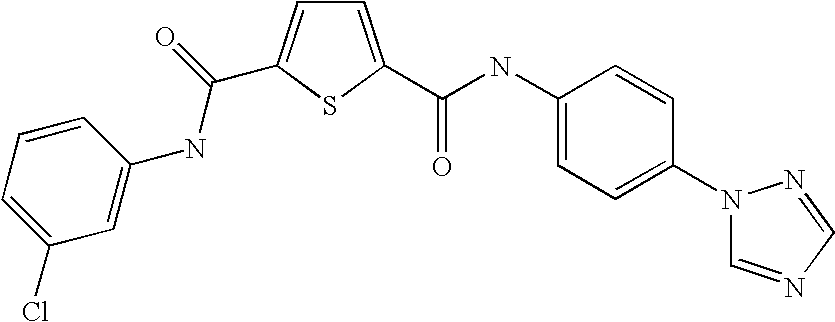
C1=C(C(NC2=CC=C(N3C=NC=N3)C=C2)=O)SC(C(=O)NC2=CC(Cl)=CC=C2)=C1
